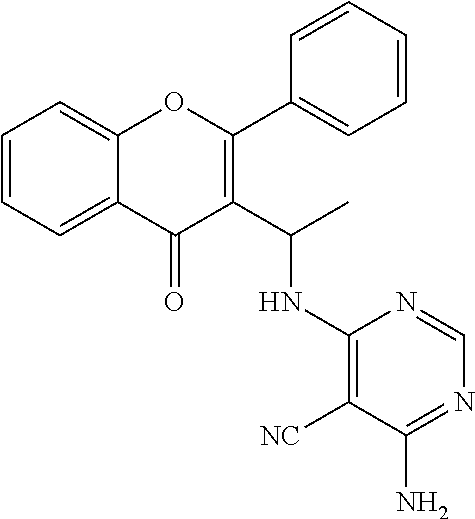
C1=CC=C2C(=C1)OC(C1=CC=CC=C1)=C(C(NC1=C([NC])C(N)=NC=N1)C)C2=O
